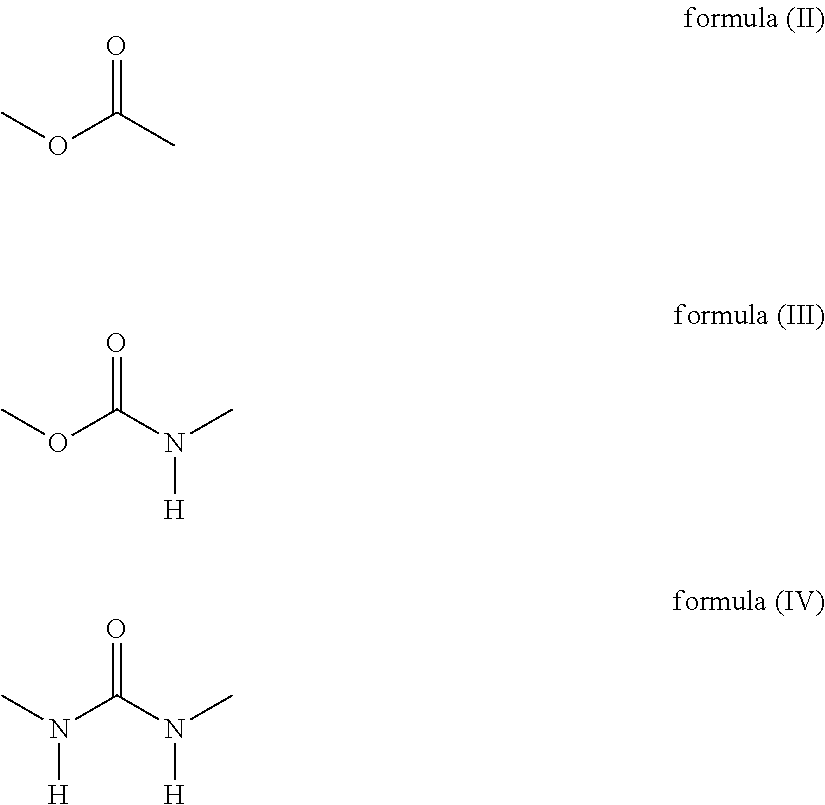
O=C(C)OC.O=C(N(C)[H])OC.CN(C(N(C)[H])=O)[H]
